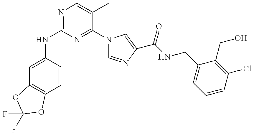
N(C1=NC=C(C)C(N2C=NC(C(NCC3=CC=CC(Cl)=C3CO)=O)=C2)=N1)C1=CC2=C(C=C1)OC(F)(F)O2
